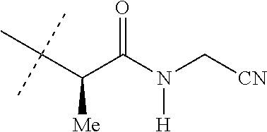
O=C(N(C[CN])[H])C(C(C)(C)C)[Me]
